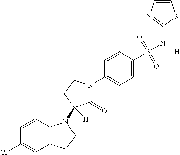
C1=CC2=C(C=C1Cl)CCN2C1([H])C(=O)N(C2=CC=C(S(NC3=NC=CS3)(=O)=O)C=C2)CC1.[H]
